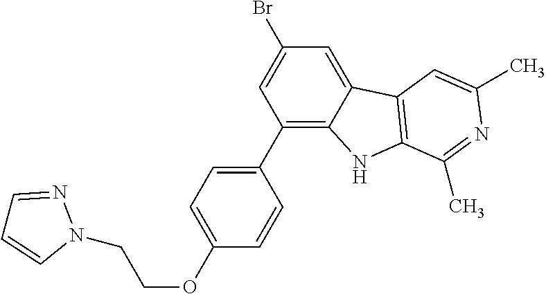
C1(C2=CC=C(OCCN3N=CC=C3)C=C2)=C2C(=CC(Br)=C1)C1=C(N2)C(C)=NC(C)=C1
